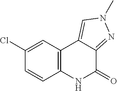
C12=C(C3=CN(C)N=C3C(=O)N1)C=C(Cl)C=C2
